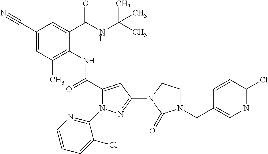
C1(C#N)=CC(C)=C(NC(C2=CC(N3CCN(CC4=CN=C(Cl)C=C4)C3=O)=NN2C2=NC=CC=C2Cl)=O)C(C(NC(C)(C)C)=O)=C1
